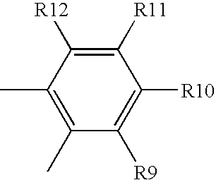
C1(C)=C(C)C([R12])=C([R11])C([R10])=C1[R9]
